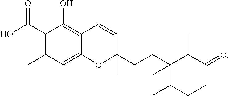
OC(C1=C(C)C=C2C(=C1O)C=CC(CCC1(C)C(C)CCC(=O)C1C)(C)O2)=O
